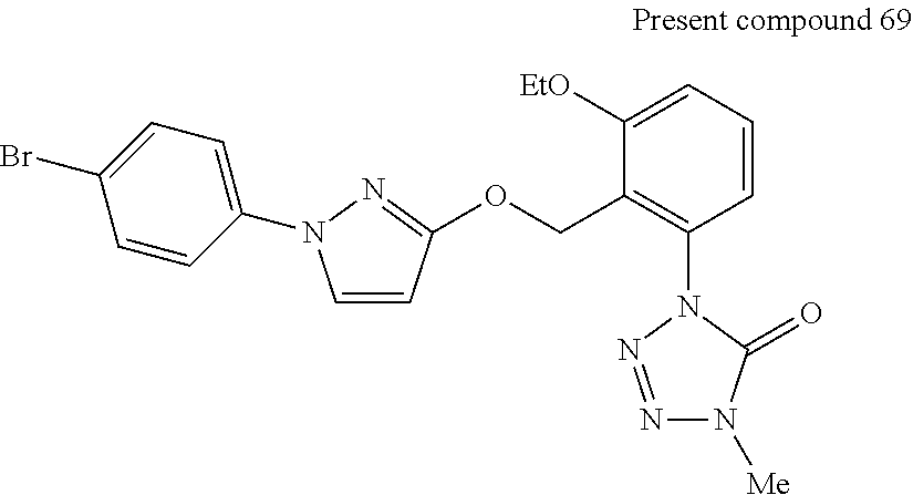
C1=CC(OCC2=C(N3C(=O)N([Me])N=N3)C=CC=C2[EtO])=NN1C1=CC=C(Br)C=C1
